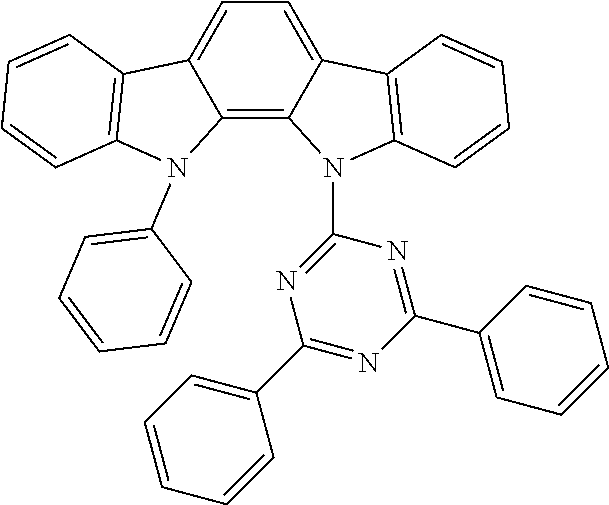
C12=C3C(=CC=C1C1=C(C=CC=C1)N2C1=CC=CC=C1)C1=C(C=CC=C1)N3C1=NC(C2=CC=CC=C2)=NC(C2=CC=CC=C2)=N1
